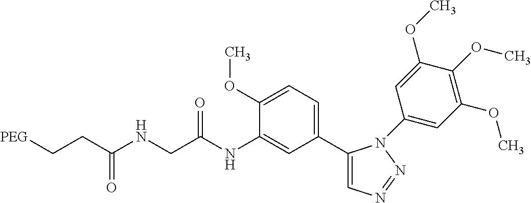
C1(C2=CC=C(OC)C(NC(CNC(CC[PEG])=O)=O)=C2)=CN=NN1C1=CC(OC)=C(OC)C(OC)=C1
